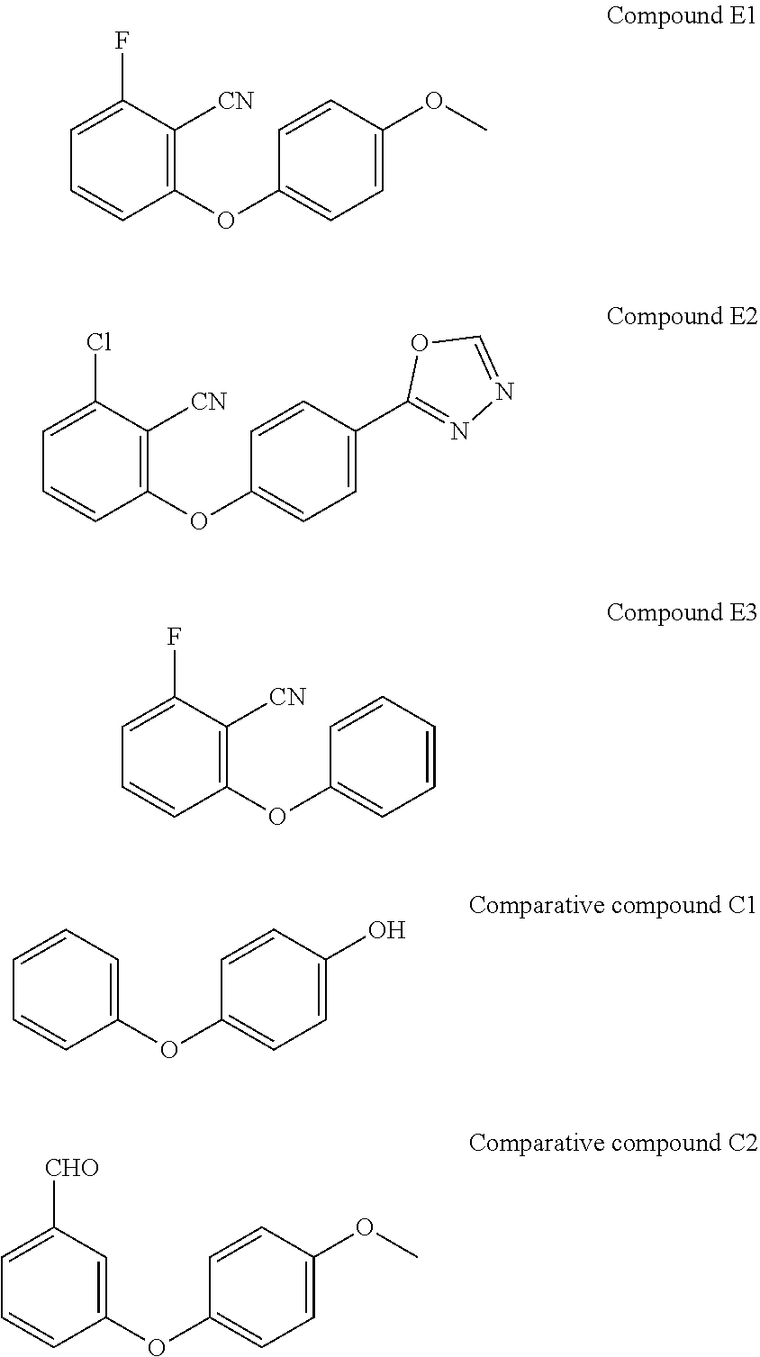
C1=CC=C(F)C([CN])=C1OC1=CC=C(OC)C=C1.C1=CC=C(Cl)C([CN])=C1OC1=CC=C(C2=NN=CO2)C=C1.C1=CC=C(F)C([CN])=C1OC1=CC=CC=C1.C1=CC=CC=C1OC1=CC=C(O)C=C1.C1=CC=C([CHO])C=C1OC1=CC=C(OC)C=C1
